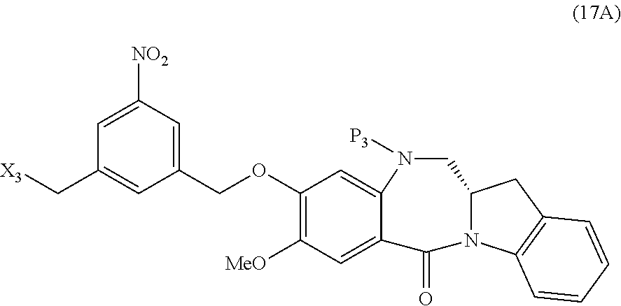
C1(OCC2=CC([NO2])=CC(C[X3])=C2)=C([MeO])C=C2C(=C1)N([P3])CC1N(C2=O)C2=C(C1)C=CC=C2
